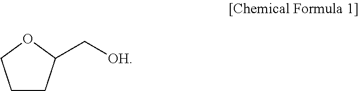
C1CC(C[OH])OC1
